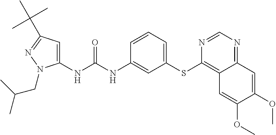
C1(NC(NC2=CC(SC3=C4C(=NC=N3)C=C(OC)C(OC)=C4)=CC=C2)=O)=CC(C(C)(C)C)=NN1CC(C)C
